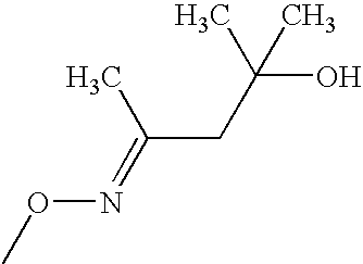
C(CC(=NOC)C)(O)(C)C
